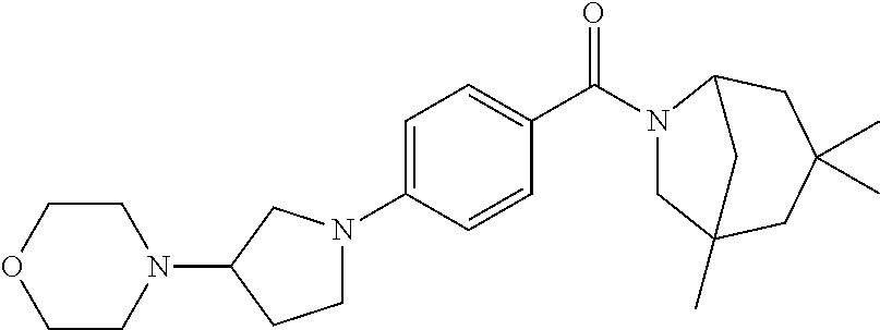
C1=C(N2CCC(N3CCOCC3)C2)C=CC(C(N2CC3(C)CC(C)(C)CC2C3)=O)=C1
